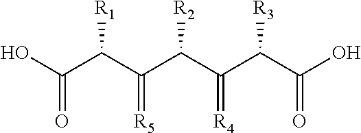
OC(C(C(C(C(C(C(O)=O)[R3])=[R4])[R2])=[R5])[R1])=O
